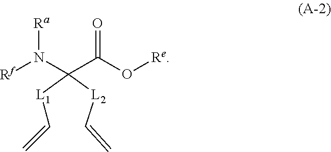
C([L1]C([L2]C=C)(N([Rf])[Ra])C(O[Re])=O)=C
